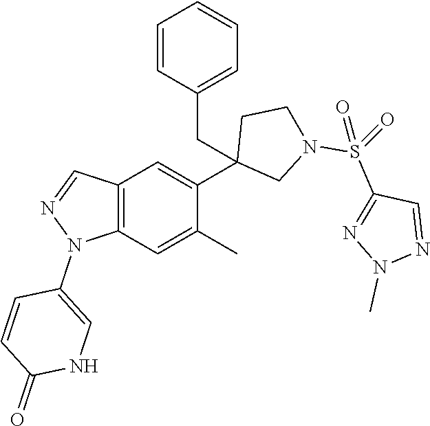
C12=C(C=C(C)C(C3(CC4=CC=CC=C4)CN(S(=O)(C4=NN(C)N=C4)=O)CC3)=C1)N(C1=CNC(=O)C=C1)N=C2
